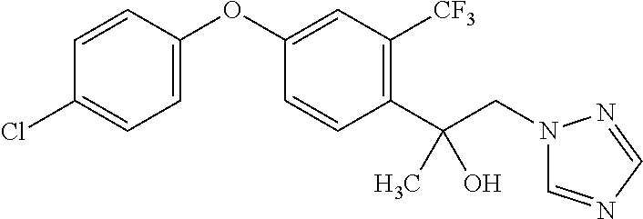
C1=CC(OC2=CC([CF3])=C(C(CN3C=NC=N3)(C)O)C=C2)=CC=C1Cl
